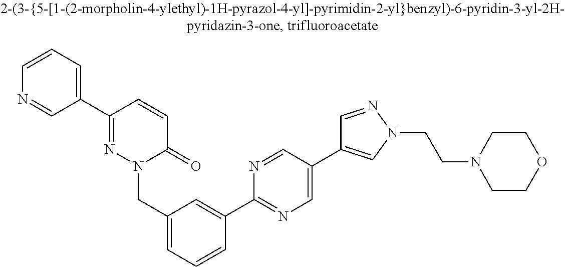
C1(C2=NN(CC3=CC=CC(C4=NC=C(C5=CN(CCN6CCOCC6)N=C5)C=N4)=C3)C(=O)C=C2)=CC=CN=C1
